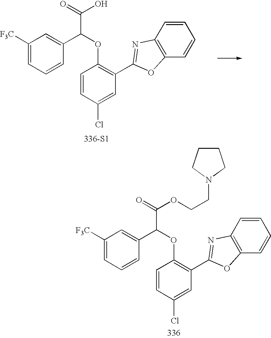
C1([F3C])=CC=CC(C(OC2=C(C3=NC4=C(O3)C=CC=C4)C=C(Cl)C=C2)C(=O)O)=C1.[336-S1].C1([F3C])=CC=CC(C(OC2=C(C3=NC4=C(O3)C=CC=C4)C=C(Cl)C=C2)C(=O)OCCN2CCCC2)=C1
